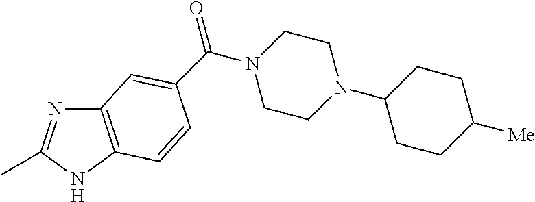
C12=C(NC(C)=N1)C=CC(C(N1CCN(C3CCC([Me])CC3)CC1)=O)=C2
